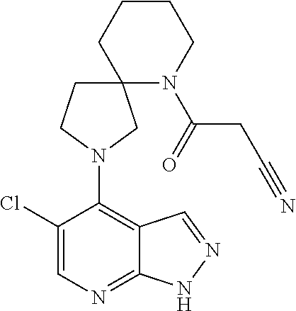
C1(Cl)=CN=C2C(=C1N1CC3(N(C(CC#N)=O)CCCC3)CC1)C=NN2
